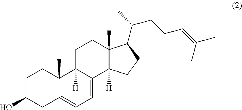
C1C(O)CC2=CC=C3C([H])(C2(C)C1)CCC1(C)C3([H])CCC1C(C)CCC=C(C)C
